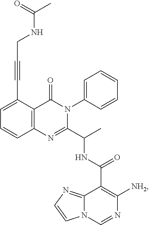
C1=C(C#CCNC(C)=O)C2=C(C=C1)N=C(C(C)NC(C1=C([NH2])N=CN3C1=NC=C3)=O)N(C1=CC=CC=C1)C2=O
